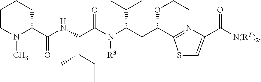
N(C(CC(C1=NC(C([N(RT)2])=O)=CS1)OCC)C(C)C)([R3])C(C(C(CC)C)NC(=O)C1N(C)CCCC1)=O
